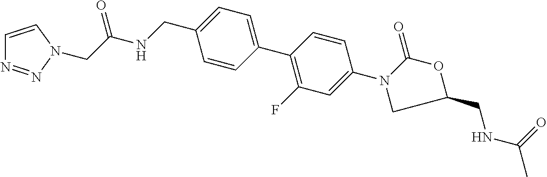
C1=CN(CC(NCC2=CC=C(C3=C(F)C=C(N4CC(CNC(=O)C)OC4=O)C=C3)C=C2)=O)N=N1
